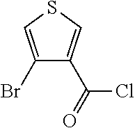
C1(Br)=CSC=C1C(Cl)=O
